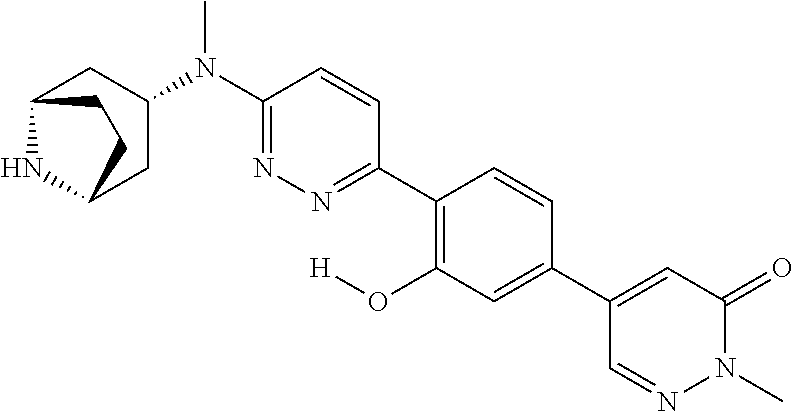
C1(C2=CC(O[H])=C(C3=NN=C(N(C)C4CC5NC(C4)CC5)C=C3)C=C2)=CC(=O)N(C)N=C1
